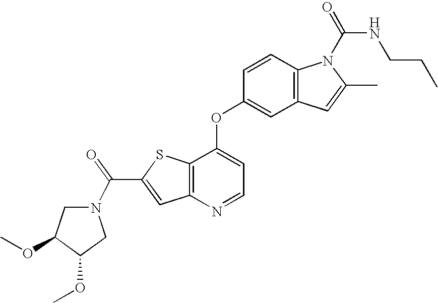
C12=C(C(OC3=CC4=C(C=C3)N(C(=O)NCCC)C(C)=C4)=CC=N1)SC(C(=O)N1CC(OC)C(OC)C1)=C2
